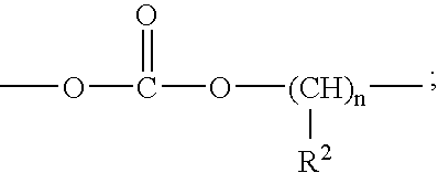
O(C(O[(CH)n]([R2])C)=O)C
